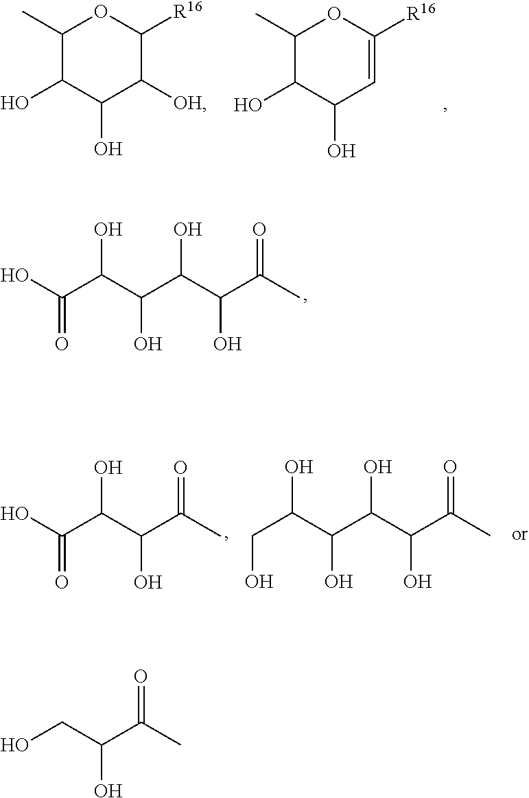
C(C(C(C(C(C(C)=O)O)O)O)O)(=O)O.C1(O)C(O)C([OH])C([R16])OC1C.C1(O)C(O)C=C([R16])OC1C.C(C(C(C(C)=O)O)O)(O)=O.C(C(C(C(C(C(C)=O)O)O)O)O)O.OCC(C(C)=O)O
